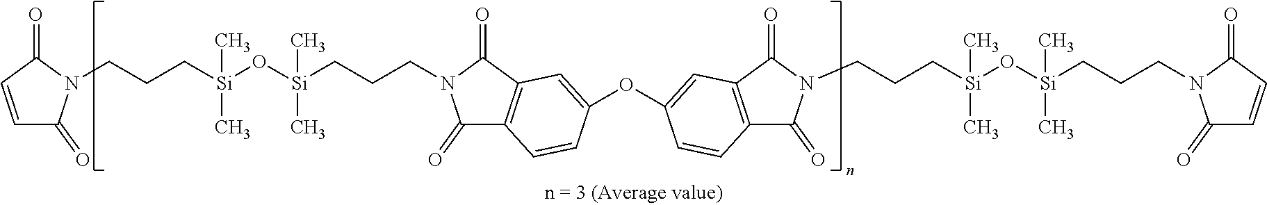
C1=CC(=O)N(CCC[Si](O[Si](CCCN2C(=O)C3=C(C2=O)C=C(OC2=CC4=C(C(=O)N(CCC[Si](O[Si](CCCN5C(=O)C=CC5=O)(C)C)(C)C)C4=O)C=C2)C=C3)(C)C)(C)C)C1=O
